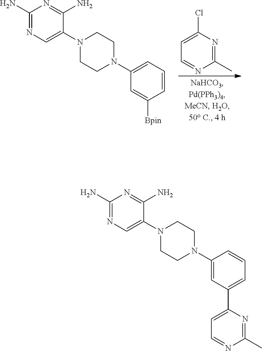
C1(N)=NC=C(N2CCN(C3=CC(C4=CC=NC(C)=N4)=CC=C3)CC2)C(N)=N1.C1(N)=NC=C(N2CCN(C3=CC=CC([Bpin])=C3)CC2)C(N)=N1.C1=C(Cl)N=C(C)N=C1
